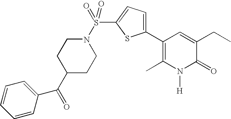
CCC1=CC(C2=CC=C(S(=O)(=O)N3CCC(C(=O)C4=CC=CC=C4)CC3)S2)=C(C)N([H])C1=O
